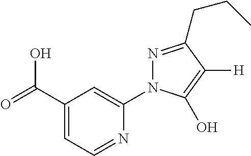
C1(C(=O)O)=CC=NC(N2N=C(CCC)C([H])=C2O)=C1
